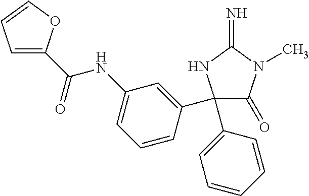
C1(C2=CC=CC=C2)(C2=CC(NC(=O)C3=CC=CO3)=CC=C2)C(=O)N(C)C(=N)N1
